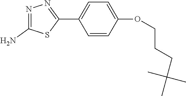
C1=CC(OCCCC(C)(C)C)=CC=C1C1=NN=C(N)S1
